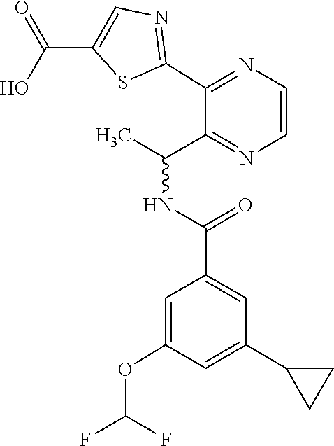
C1=C(C2CC2)C=C(C(=O)NC(C)C2=NC=CN=C2C2=NC=C(C(O)=O)S2)C=C1OC(F)F
